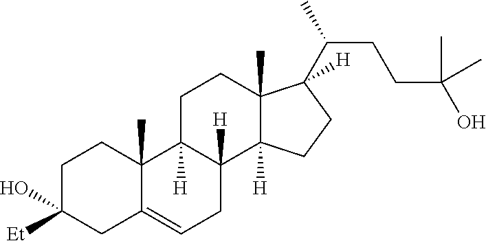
C1C([Et])(O)CC2=CCC3([H])C([H])(C2(C)C1)CCC1(C)C3([H])CCC1(C(C)CCC(O)(C)C)[H]
